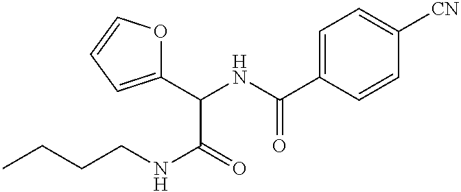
CCCCNC(=O)C(C1=CC=CO1)NC(C1=CC=C([CN])C=C1)=O
